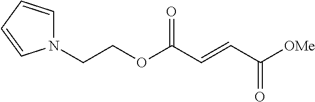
N1(CCOC(C=CC([OMe])=O)=O)C=CC=C1
